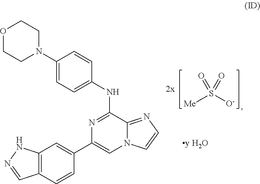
S([Me])([O-])(=O)=O.C12=C(C=CC(C3=CN4C(=NC=C4)C(NC4=CC=C(N5CCOCC5)C=C4)=N3)=C1)C=NN2.[y H2O]
